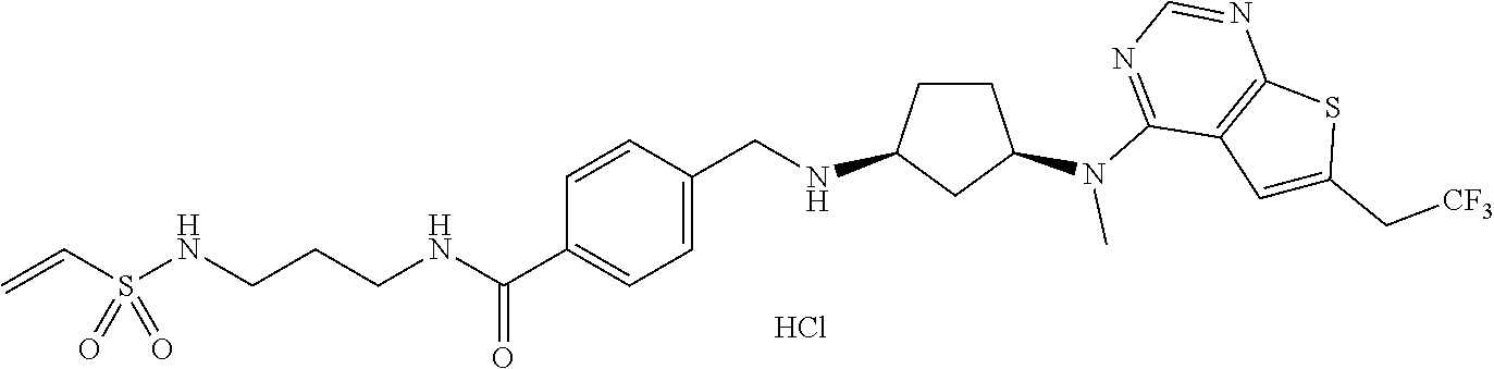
N(C1=NC=NC2=C1C=C(C[CF3])S2)(C1CCC(NCC2=CC=C(C(NCCCNS(C=C)(=O)=O)=O)C=C2)C1)C.Cl
